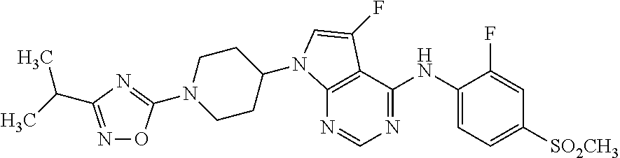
N1=CN=C(NC2=CC=C([SO2CH3])C=C2F)C2=C1N(C1CCN(C3=NC(C(C)C)=NO3)CC1)C=C2F
